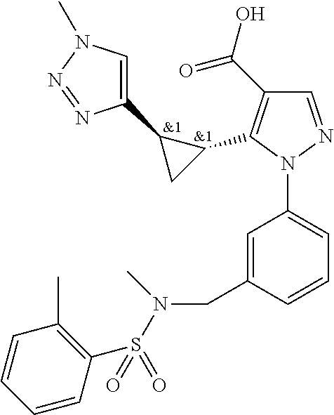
[&1].C1(C(O)=O)=C(C2C(C3=CN(C)N=N3)C2)N(C2=CC=CC(CN(S(C3=C(C)C=CC=C3)(=O)=O)C)=C2)N=C1.[&1]
